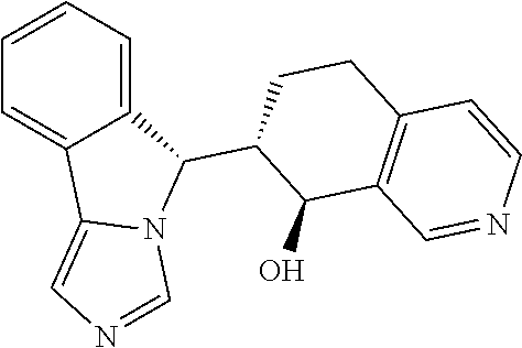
C1=CC=C2C(=C1)C1=CN=CN1C2C1CCC2=C(C1O)C=NC=C2
